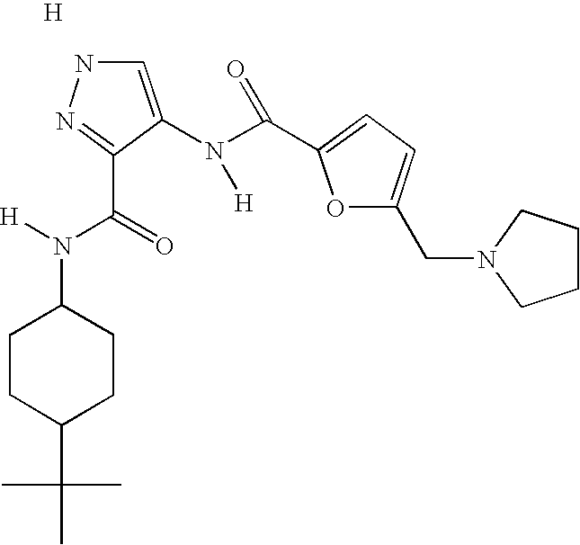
[H].N1C=C(N(C(=O)C2=CC=C(CN3CCCC3)O2)[H])C(C(N([H])C2CCC(C(C)(C)C)CC2)=O)=N1
